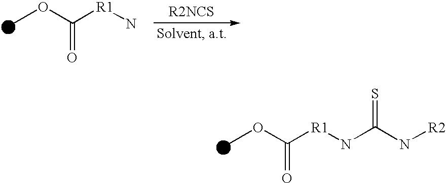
COC([R1]N)=O.COC([R1]NC(N[R2])=S)=O
